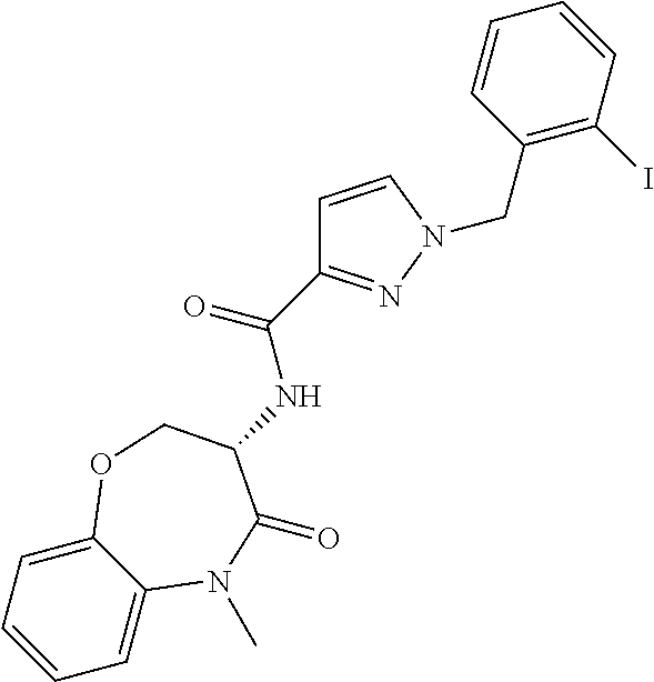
C1=CC=C2C(=C1)N(C)C(=O)C(NC(=O)C1=NN(CC3=C(I)C=CC=C3)C=C1)CO2
